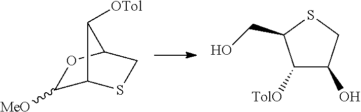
C1([MeO])C2SCC(O1)C2[OTol].C1([TolO])C(O)CSC1CO
